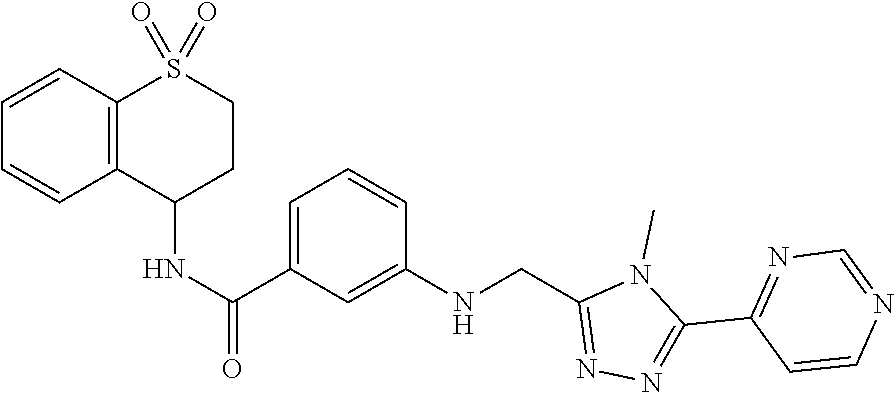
C1(C2=NC=NC=C2)=NN=C(CNC2=CC(C(NC3C4=C(S(=O)(=O)CC3)C=CC=C4)=O)=CC=C2)N1C
